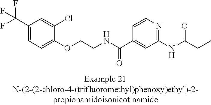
C1(C(F)(F)F)=CC=C(OCCNC(C2=CC(NC(=O)CC)=NC=C2)=O)C(Cl)=C1
